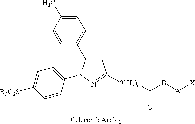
C1=C(C2=CC=C(C)C=C2)N(C2=CC=C([R3O2S])C=C2)N=C1[(CH2)n]C(B[A][X])=O
